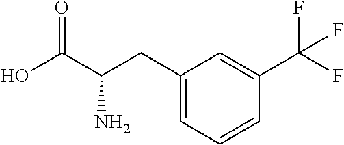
C1(C(F)(F)F)=CC(CC(C(O)=O)N)=CC=C1
